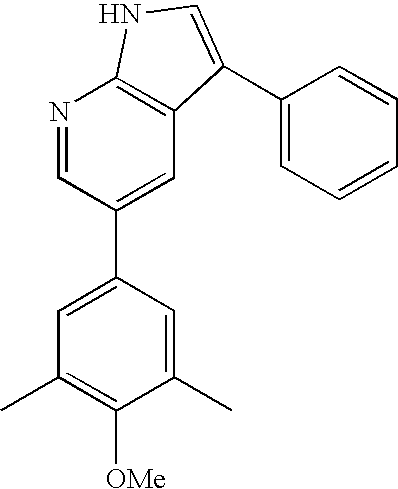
N1=CC(C2=CC(C)=C([OMe])C(C)=C2)=CC2=C1NC=C2C1=CC=CC=C1
